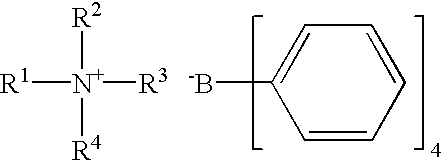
[-B]C1=CC=CC=C1.[R1][N+]([R3])([R2])[R4]
